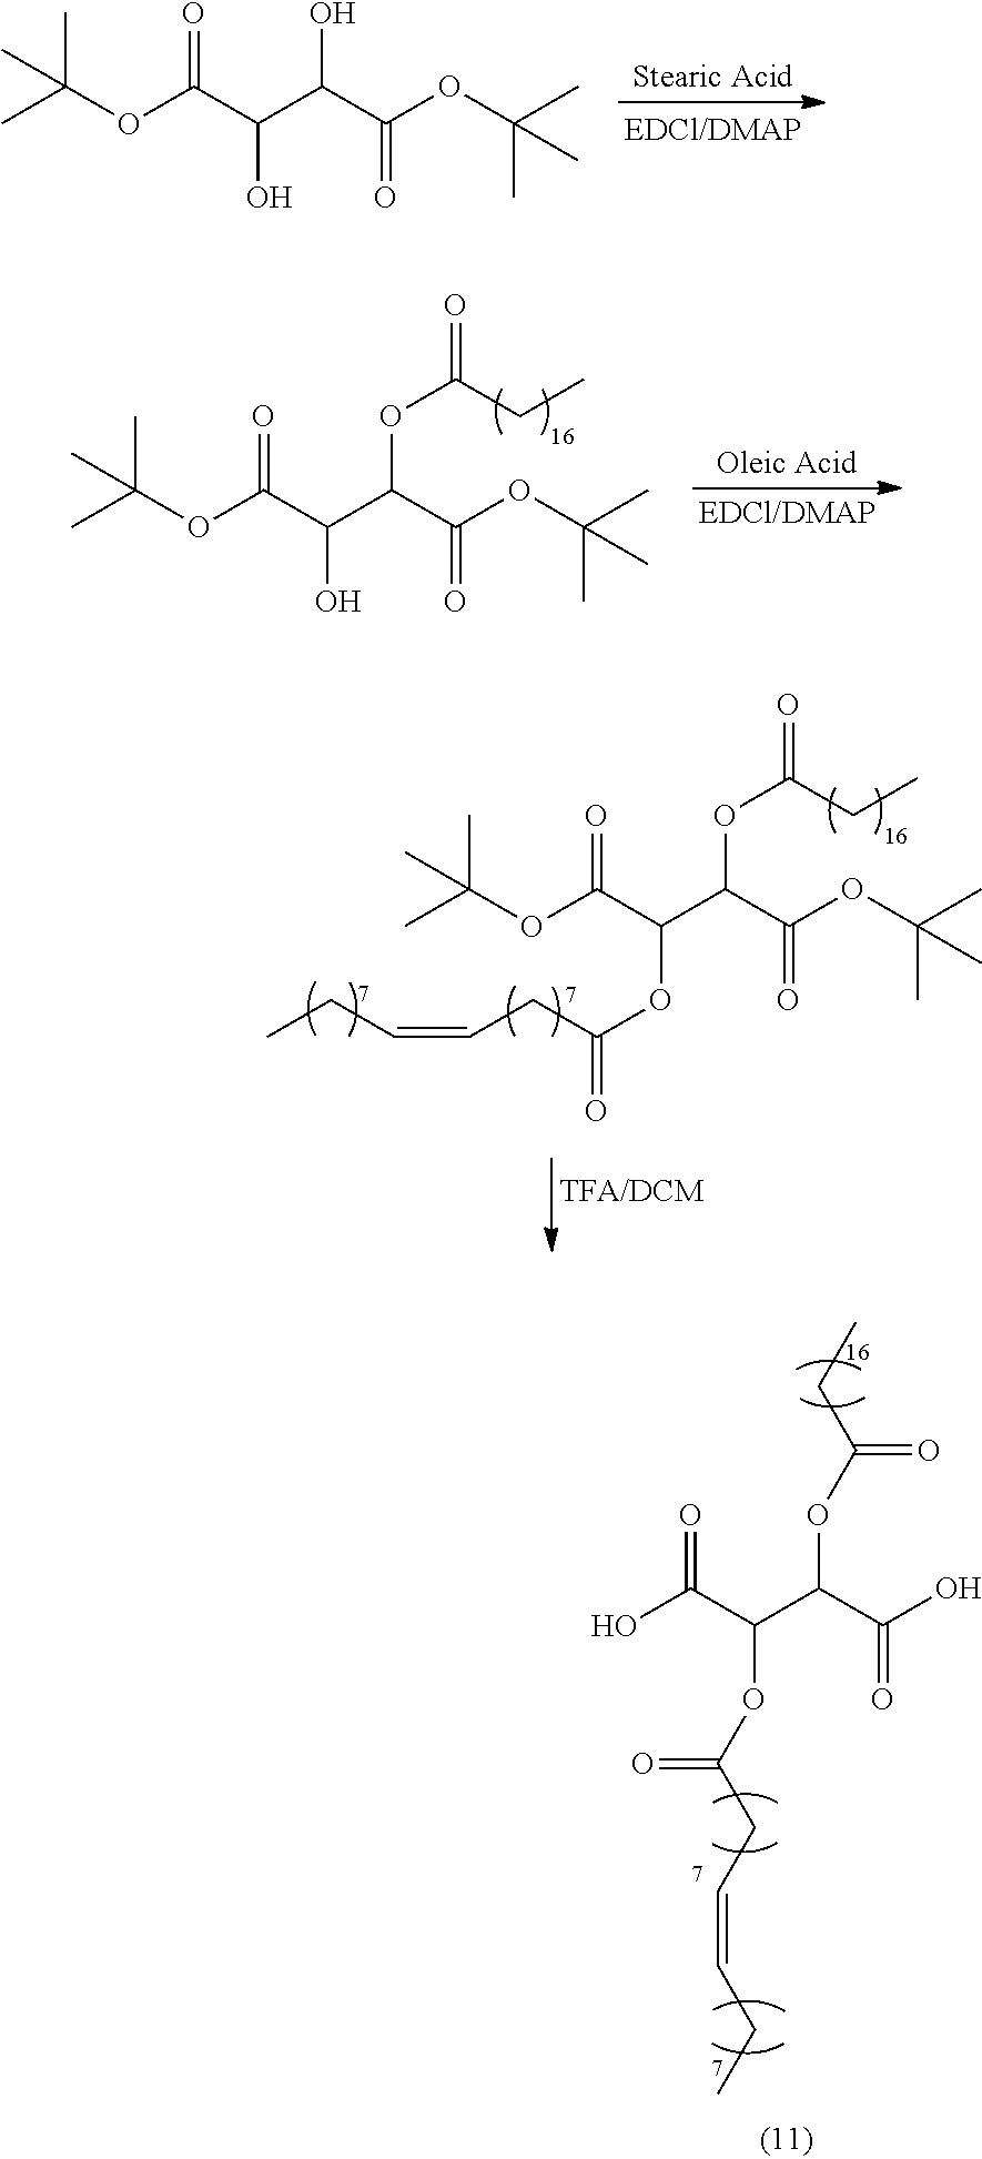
O=C(C(C(C(OC(C)(C)C)=O)OC(=O)CC)OC(=O)CC=CCC)OC(C)(C)C.C(C(C(C(O)=O)OC(CC=CCC)=O)OC(CC)=O)(O)=O.O=C(C(C(C(OC(C)(C)C)=O)O)O)OC(C)(C)C.O=C(C(C(C(OC(C)(C)C)=O)OC(=O)CC)O)OC(C)(C)C
